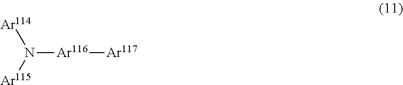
N([Ar116][Ar117])([Ar114])[Ar115]
